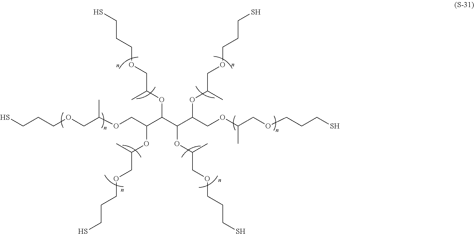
SCCCOCC(OCC(C(C(C(COC(COCCCS)C)OC(C)COCCCS)OC(COCCCS)C)OC(C)COCCCS)OC(COCCCS)C)C
